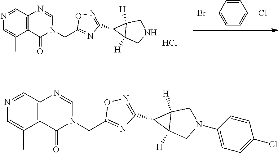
C1=CC(Br)=CC=C1Cl.Cl.C1(CN2C=NC3=C(C2=O)C(C)=CN=C3)=NC(C2C3([H])CNCC32[H])=NO1.C1(CN2C=NC3=C(C2=O)C(C)=CN=C3)=NC(C2C3([H])CN(C4=CC=C(Cl)C=C4)CC32[H])=NO1
